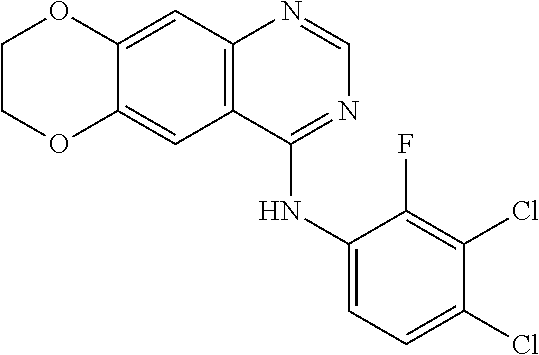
C12=CC3=C(C(NC4=CC=C(Cl)C(Cl)=C4F)=NC=N3)C=C1OCCO2
